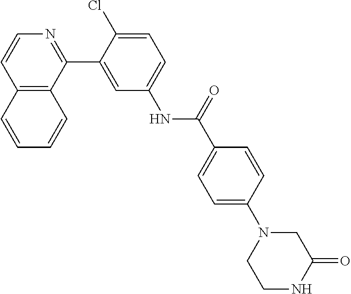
C12=C(C(C3=CC(NC(C4=CC=C(N5CCNC(=O)C5)C=C4)=O)=CC=C3Cl)=NC=C1)C=CC=C2
